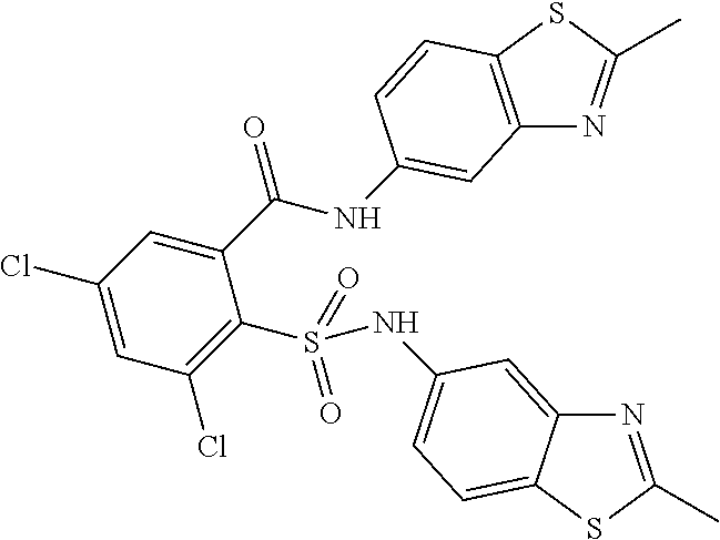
N1=C(C)SC2=CC=C(NS(C3=C(Cl)C=C(Cl)C=C3C(=O)NC3=CC4=C(SC(C)=N4)C=C3)(=O)=O)C=C12
